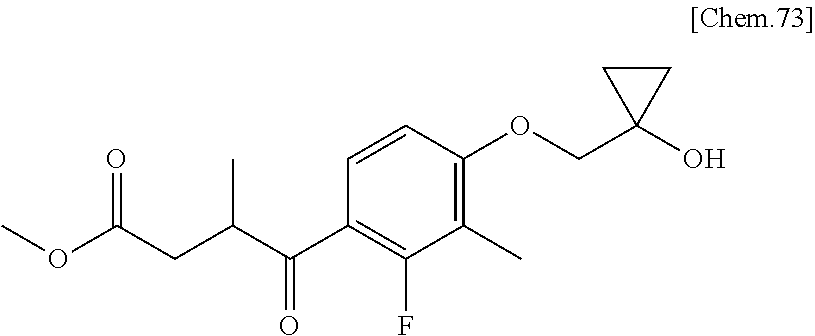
C1(C(C(CC(OC)=O)C)=O)=C(F)C(C)=C(OCC2(O)CC2)C=C1
